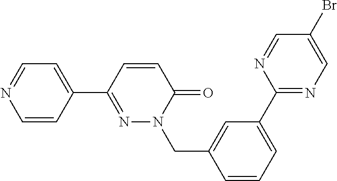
C1=CC(C2=NN(CC3=CC(C4=NC=C(Br)C=N4)=CC=C3)C(=O)C=C2)=CC=N1
